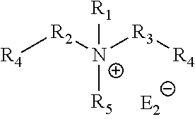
[R4][R2][N+]([R3][R4])([R1])[R5]
